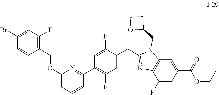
C1(OCC2=C(F)C=C(Br)C=C2)=CC=CC(C2=C(F)C=C(CC3=NC4=C(N3CC3CCO3)C=C(C(=O)OCC)C=C4F)C(F)=C2)=N1
